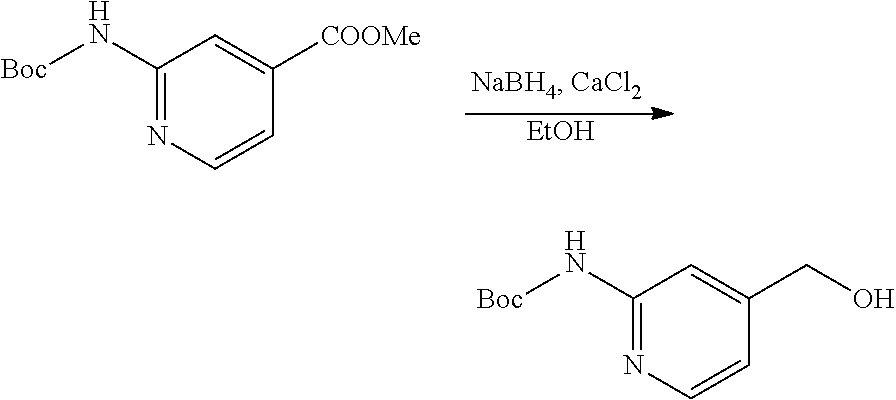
C1(N[Boc])=NC=CC([COOMe])=C1.[EtOH].C1(N[Boc])=NC=CC(CO)=C1
